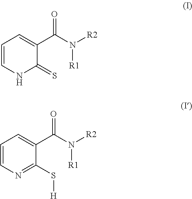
C1=CNC(=S)C(C(N([R2])[R1])=O)=C1.C1=CN=C(S[H])C(C(N([R2])[R1])=O)=C1
